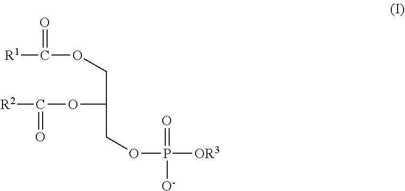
C(C(OC([R2])=O)COP(=O)([OR3])[O-])OC(=O)[R1]
